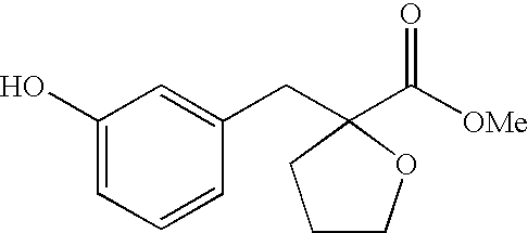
C1=CC(CC2(C(=O)[OMe])OCCC2)=CC(O)=C1
